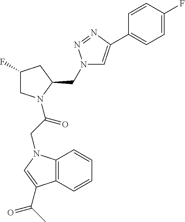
C1C(F)CC(CN2C=C(C3=CC=C(F)C=C3)N=N2)N1C(CN1C2=C(C(C(C)=O)=C1)C=CC=C2)=O
